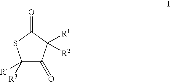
C1([R4])([R3])C(=O)C([R1])([R2])C(=O)S1
